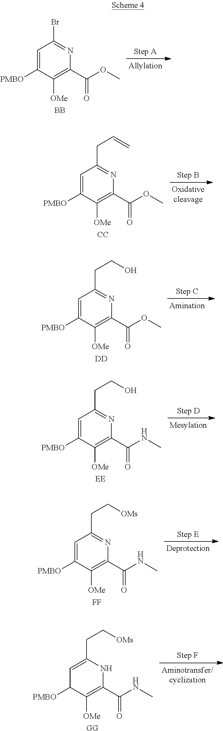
C1=C([PMBO])C([OMe])=C(C(OC)=O)N=C1Br.[BB].C1=C([PMBO])C([OMe])=C(C(OC)=O)N=C1CC=C.[CC].C1=C([PMBO])C([OMe])=C(C(OC)=O)N=C1CCO.[DD].C1=C([PMBO])C([OMe])=C(C(NC)=O)N=C1CCO.[EE].C1=C([PMBO])C([OMe])=C(C(NC)=O)N=C1CC[OMs].[FF].C1=C(CC[OMs])NC(C(NC)=O)=C([OMe])C1[PMBO].[GG]
